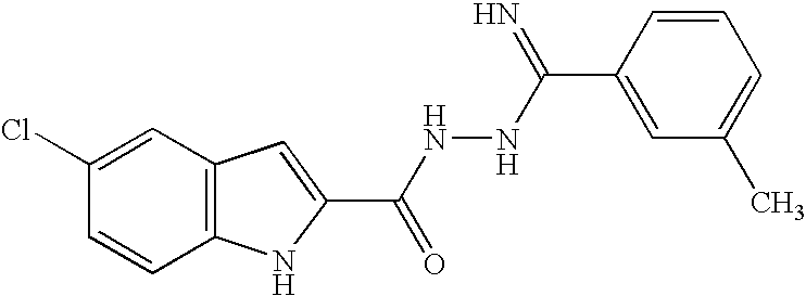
C12=C(C=C(Cl)C=C1)C=C(C(NNC(=N)C1=CC(C)=CC=C1)=O)N2
